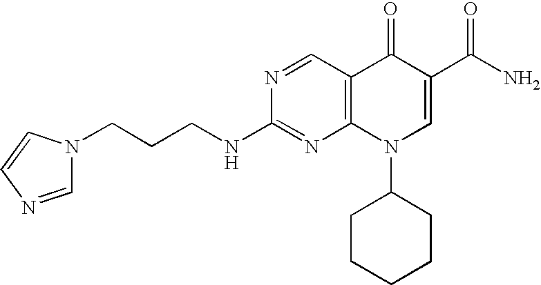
N1=CC2=C(N=C1NCCCN1C=NC=C1)N(C1CCCCC1)C=C(C(N)=O)C2=O
